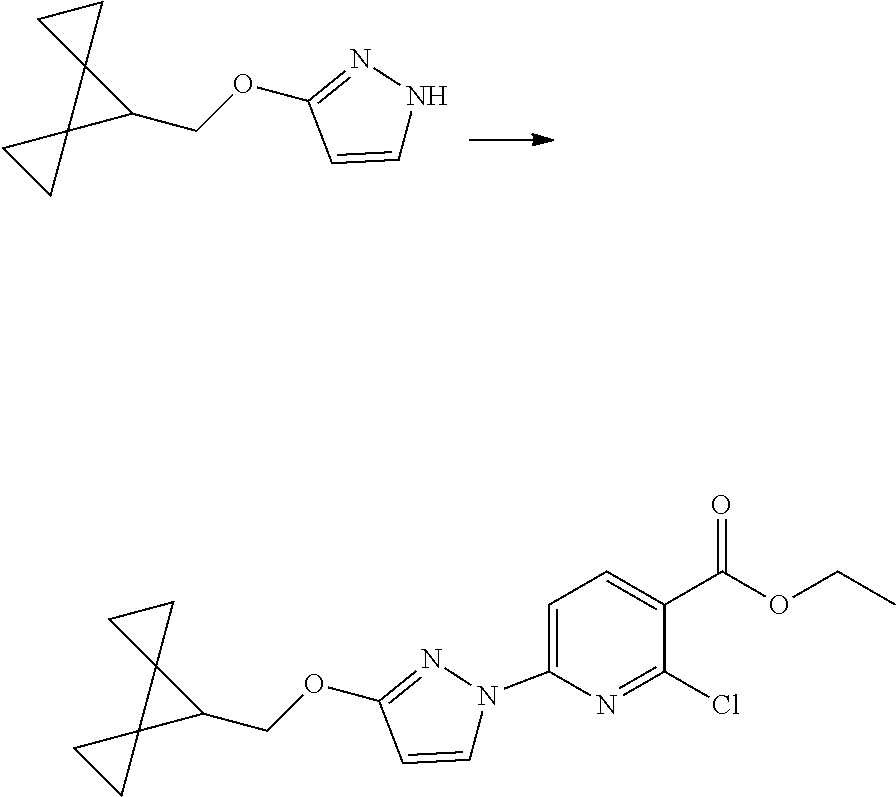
C12(C3(C1COC1=NNC=C1)CC3)CC2.C12(C3(C1COC1=NN(C4=CC=C(C(OCC)=O)C(Cl)=N4)C=C1)CC3)CC2
